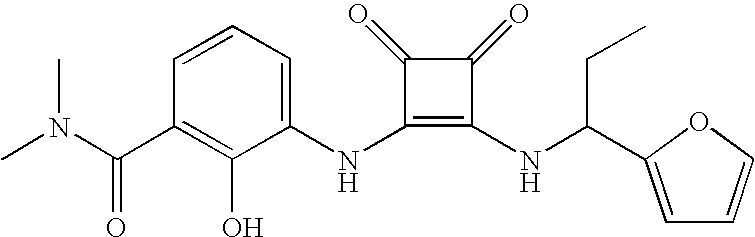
CN(C(C1=C(O)C(NC2=C(NC(C3=CC=CO3)CC)C(=O)C2=O)=CC=C1)=O)C
